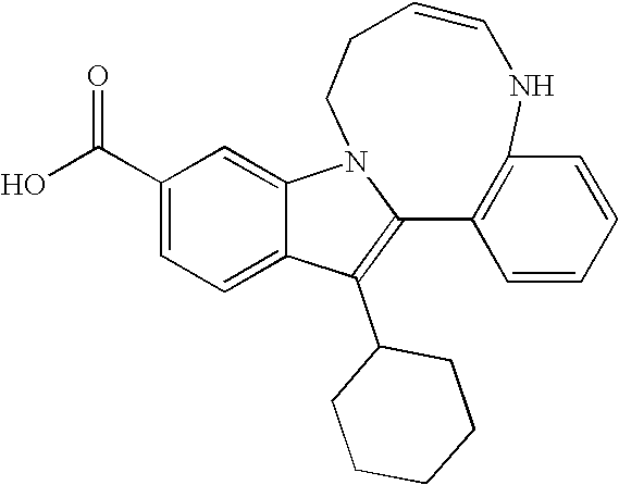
C1(C(O)=O)=CC=C2C(=C1)N1CCC=CNC3=C(C1=C2C1CCCCC1)C=CC=C3
